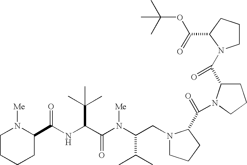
N(C(C(N(C(C(C)C)CN1CCCC1C(=O)N1C(C(=O)N2CCCC2C(=O)OC(C)(C)C)CCC1)[Me])=O)C(C)(C)C)C(=O)C1N([Me])CCCC1
